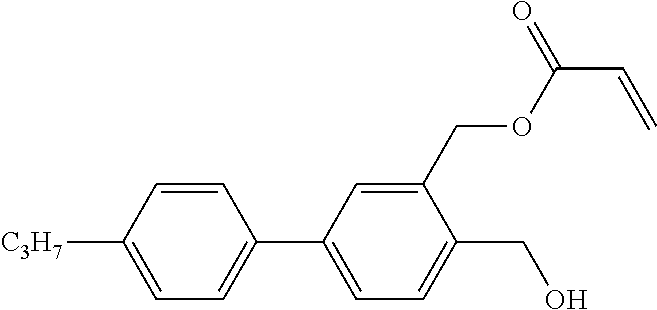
C1=CC([C3H7])=CC=C1C1=CC=C(CO)C(COC(C=C)=O)=C1
